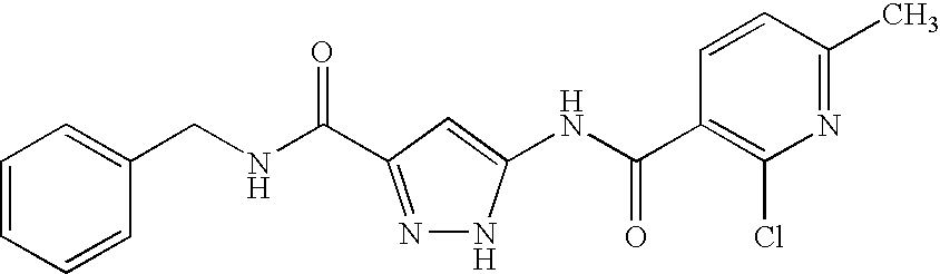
C1=CC=CC(CNC(=O)C2=NNC(NC(C3=C(Cl)N=C(C)C=C3)=O)=C2)=C1
